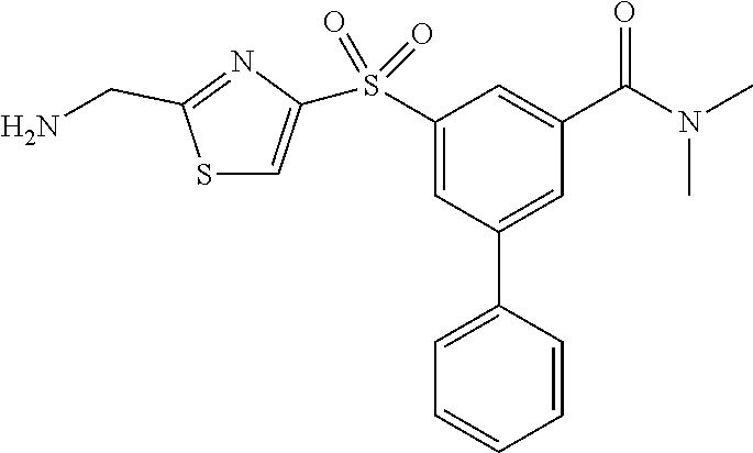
S1C=C(S(C2=CC(C3=CC=CC=C3)=CC(C(N(C)C)=O)=C2)(=O)=O)N=C1CN
